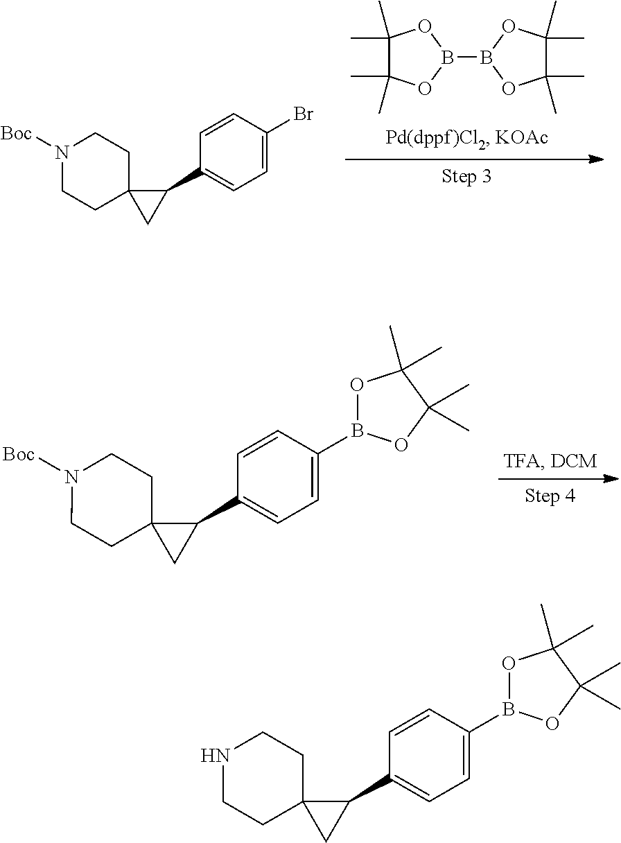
[Boc]N1CCC2(CC1)CC2C1=CC=C(Br)C=C1.B1(B2OC(C)(C)C(C)(C)O2)OC(C)(C)C(C)(C)O1.[Boc]N1CCC2(CC1)CC2C1=CC=C(B2OC(C)(C)C(C)(C)O2)C=C1.N1CCC2(CC1)CC2C1=CC=C(B2OC(C)(C)C(C)(C)O2)C=C1
